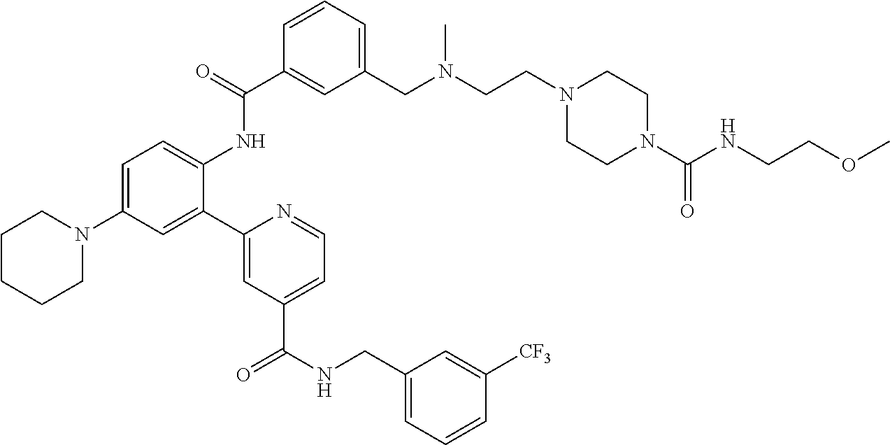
C1(C(=O)NC2=CC=C(N3CCCCC3)C=C2C2=CC(C(NCC3=CC=CC([CF3])=C3)=O)=CC=N2)=CC(CN(CCN2CCN(C(NCCOC)=O)CC2)C)=CC=C1
